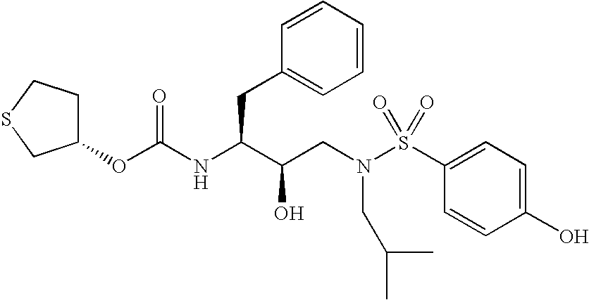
O(C(NC(C(CN(S(C1=CC=C(O)C=C1)(=O)=O)CC(C)C)O)CC1=CC=CC=C1)=O)C1CCSC1
